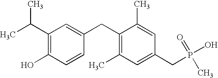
CC(C1=C(O)C=CC(CC2=C(C)C=C(CP(O)(=O)C)C=C2C)=C1)C
